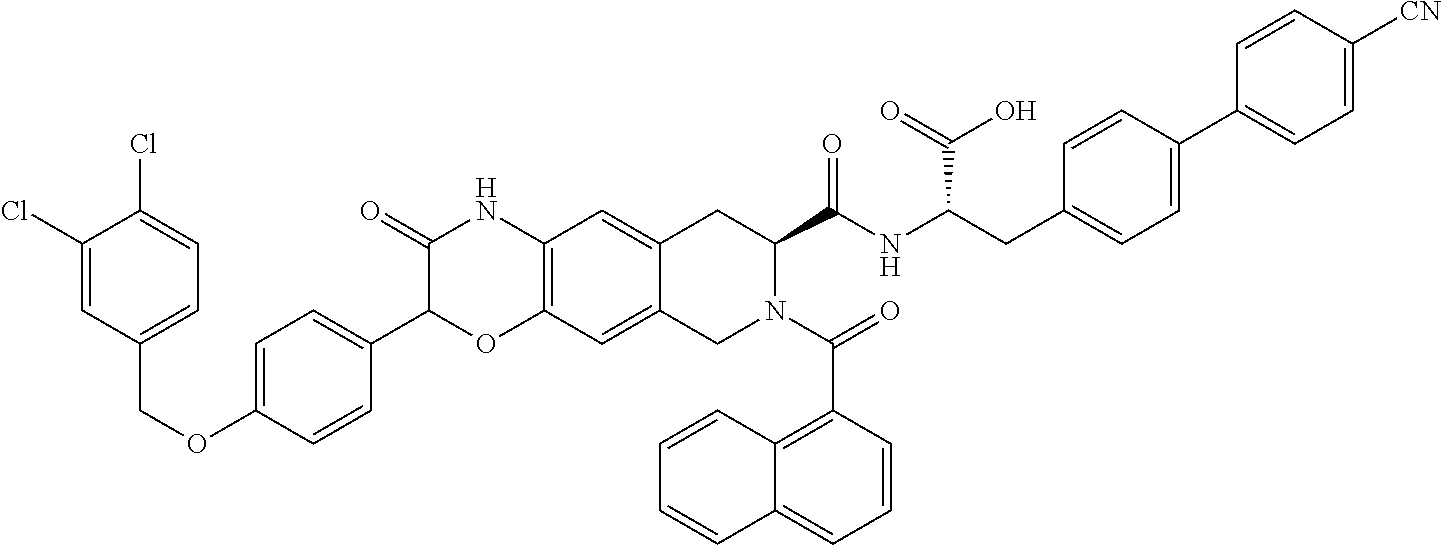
C1(Cl)=CC(COC2=CC=C(C3OC4=C(NC3=O)C=C3C(=C4)CN(C(=O)C4=C5C(=CC=C4)C=CC=C5)C(C(NC(CC4=CC=C(C5=CC=C([CN])C=C5)C=C4)C(=O)O)=O)C3)C=C2)=CC=C1Cl
